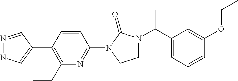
N1=CC(C2=C(CC)N=C(N3C(=O)N(C(C4=CC=CC(OCC)=C4)C)CC3)C=C2)=CN1
